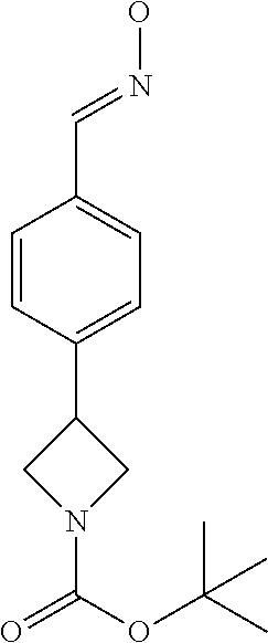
C1=CC(C2CN(C(OC(C)(C)C)=O)C2)=CC=C1C=NO
